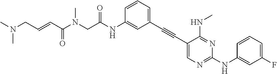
C1=C(NC(CN(C(C=CCN(C)C)=O)C)=O)C=CC=C1C#CC1=CN=C(NC2=CC(F)=CC=C2)N=C1NC
